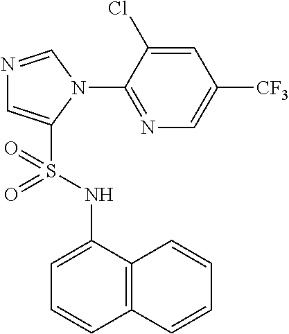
N1=CN(C2=NC=C([CF3])C=C2Cl)C(S(NC2=CC=CC3=C2C=CC=C3)(=O)=O)=C1
